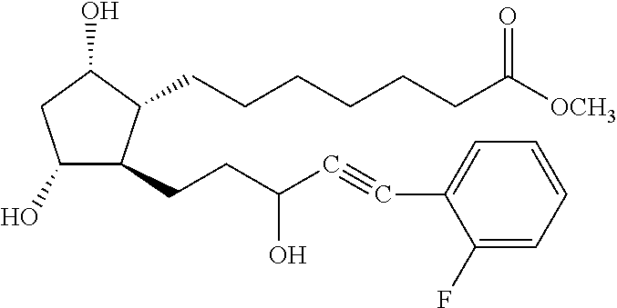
C(CCCC([OCH3])=O)CCC1C(CCC(C#CC2=CC=CC=C2F)O)C(O)CC1O
